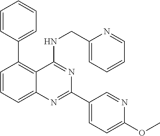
C1(C2=C3C(=CC=C2)N=C(C2=CC=C(OC)N=C2)N=C3NCC2=CC=CC=N2)=CC=CC=C1
